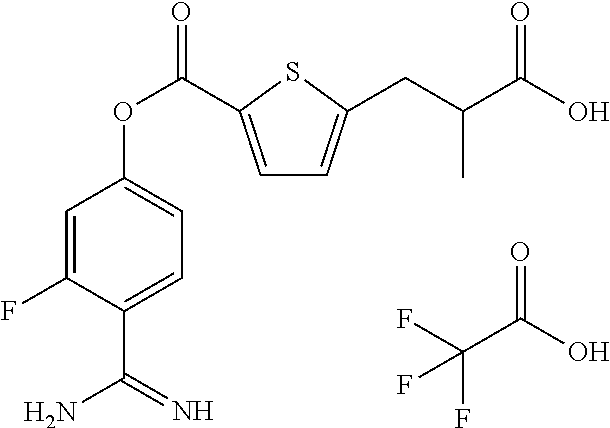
C1=C(C(OC2=CC=C(C(N)=N)C(F)=C2)=O)SC(CC(C(O)=O)C)=C1.FC(C(O)=O)(F)F
